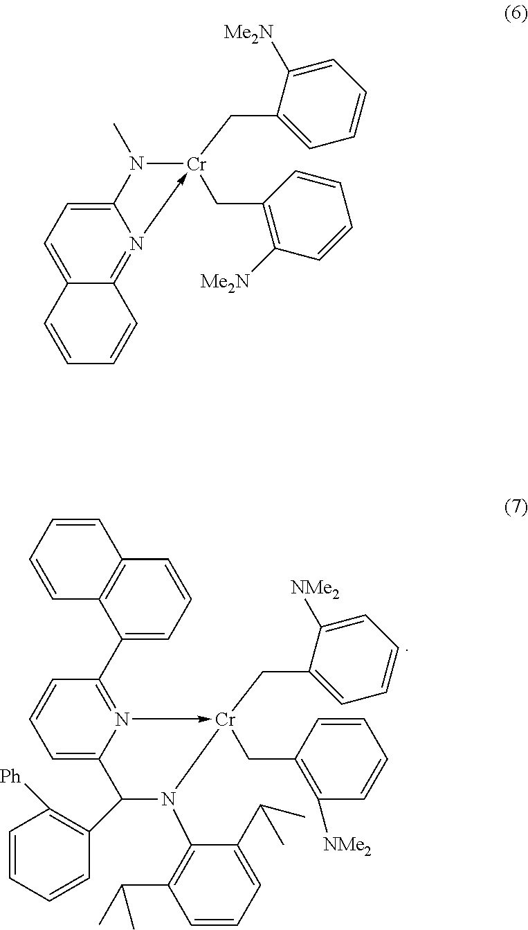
C(C1=C([NMe2])C=CC=C1)[Cr]1(CC2=CC=CC=C2[NMe2])-N2=C(C3=CC=CC4=C3C=CC=C4)C=CC=C2C(C2=C([Ph])C=CC=C2)N1C1=C(C(C)C)C=CC=C1C(C)C.C(C1=C([Me2N])C=CC=C1)[Cr]1(CC2=CC=CC=C2[Me2N])-N2=C3C(=CC=C2N1C)C=CC=C3
